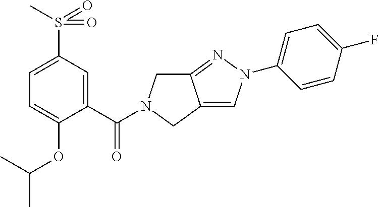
C1=C(OC(C)C)C(C(=O)N2CC3=NN(C4=CC=C(F)C=C4)C=C3C2)=CC(S(C)(=O)=O)=C1
